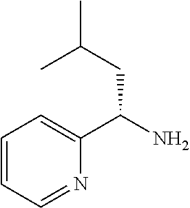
C1=CC=NC(C(N)CC(C)C)=C1
